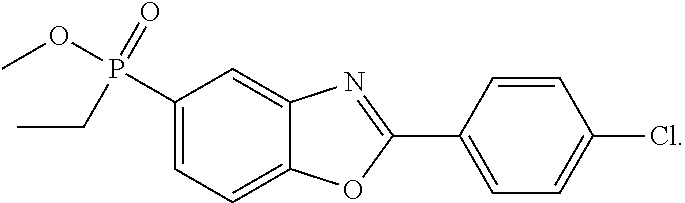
C12=CC=C(P(=O)(OC)CC)C=C1N=C(C1=CC=C(Cl)C=C1)O2
